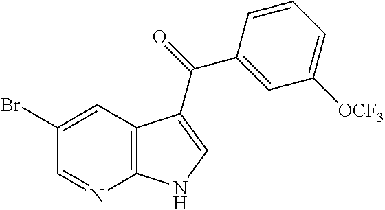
C12=C(C=C(Br)C=N1)C(C(C1=CC([OCF3])=CC=C1)=O)=CN2
